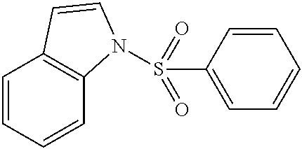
C1=CC=CC2=C1C=CN2S(=O)(=O)C1=CC=CC=C1
